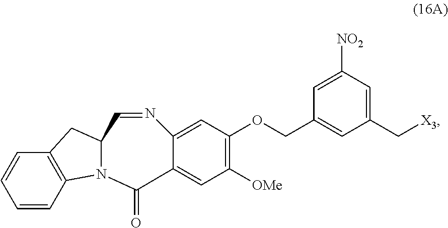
C1=C2C(=CC(OCC3=CC(C[X3])=CC([NO2])=C3)=C1[OMe])N=CC1CC3=C(C=CC=C3)N1C2=O
